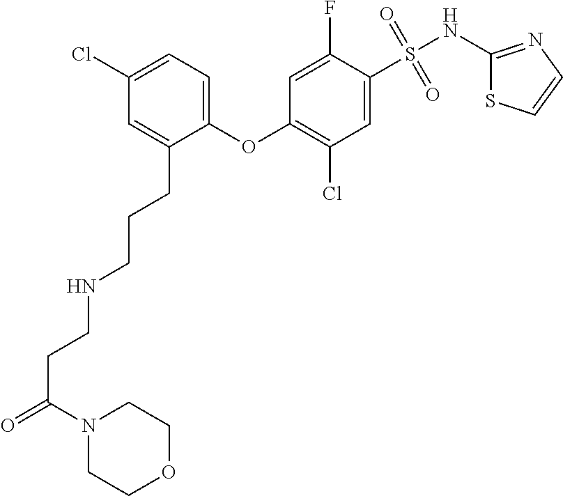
O(C1=C(Cl)C=C(S(NC2=NC=CS2)(=O)=O)C(F)=C1)C1=CC=C(Cl)C=C1CCCNCCC(=O)N1CCOCC1
